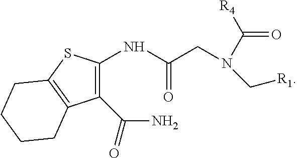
C1(C(N)=O)=C(NC(CN(C([R4])=O)C[R1])=O)SC2=C1CCCC2
